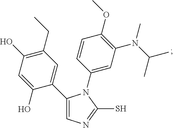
C1(C2=CN=C(S)N2C2=CC(N(C(C)C)C)=C(OC)C=C2)=CC(CC)=C(O)C=C1O
